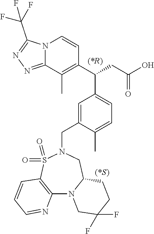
C1=C(CN2S(=O)(=O)C3=C(N4C(C2)CCC(F)(F)C4)N=CC=C3)C(C)=CC=C1C(C1=C(C)C2=NN=C(C(F)(F)F)N2C=C1)CC(O)=O
